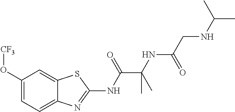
C1(O[CF3])=CC=C2C(=C1)SC(NC(C(NC(CNC(C)C)=O)(C)C)=O)=N2
